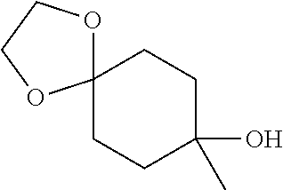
C12(CCC(O)(C)CC1)OCCO2
